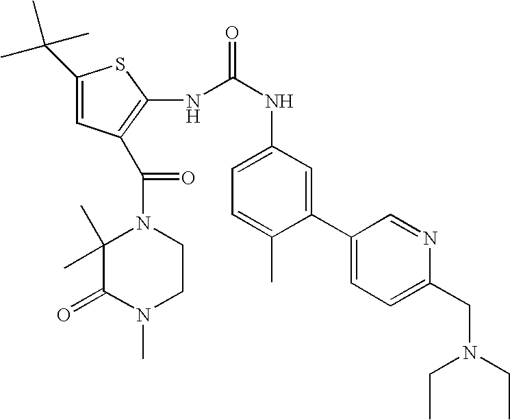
C1(C(C)(C)C)=CC(C(N2C(C)(C)C(=O)N(C)CC2)=O)=C(NC(=O)NC2=CC=C(C)C(C3=CC=C(CN(CC)CC)N=C3)=C2)S1
